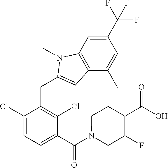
C1(Cl)=CC=C(C(N2CC(F)C(C(O)=O)CC2)=O)C(Cl)=C1CC1=CC2=C(C=C(C(F)(F)F)C=C2C)N1C
